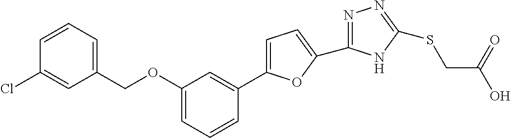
C1=C(C2=CC(OCC3=CC=CC(Cl)=C3)=CC=C2)OC(C2=NN=C(SCC(O)=O)N2)=C1
